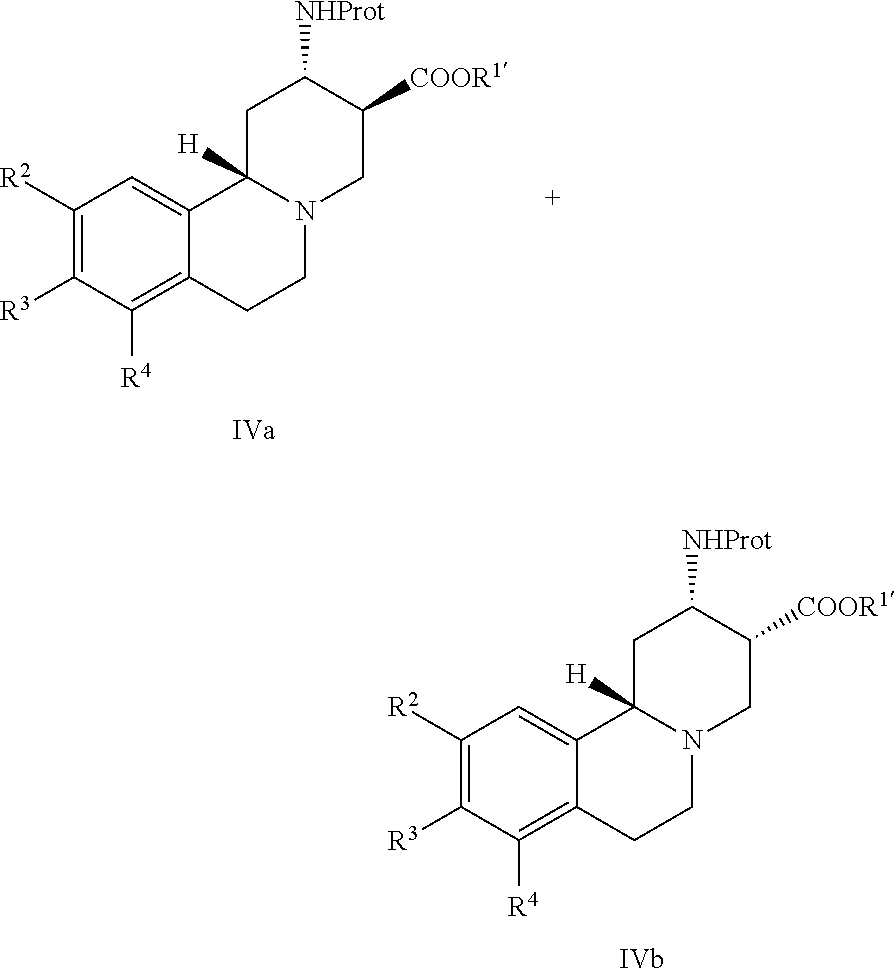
C1([R2])=C([R3])C([R4])=C2C(=C1)C1([H])N(CC2)CC([COOR1])C([NHProt])C1.C1([R2])=C([R3])C([R4])=C2C(=C1)C1([H])N(CC2)CC([COOR1])C([NHProt])C1
